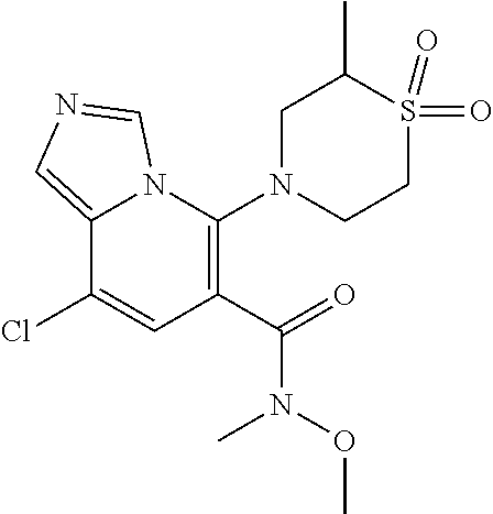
C1(C(N(OC)C)=O)=C(N2CCS(=O)(=O)C(C)C2)N2C(=CN=C2)C(Cl)=C1
